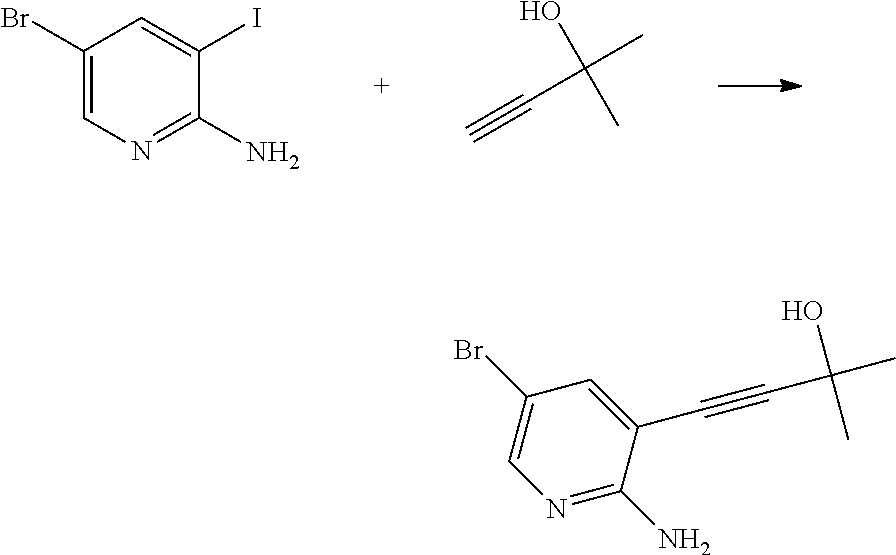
C1(Br)=CN=C(N)C(I)=C1.C#CC(O)(C)C.N1=C(N)C(C#CC(O)(C)C)=CC(Br)=C1
